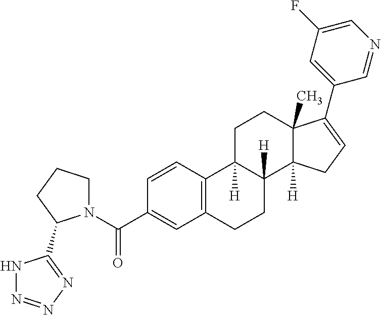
C12=C(C=CC(C(=O)N3CCCC3C3=NN=NN3)=C1)C1([H])C([H])(CC2)C2([H])C(C)(CC1)C(C1=CC(F)=CN=C1)=CC2
